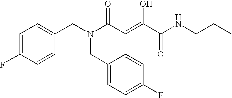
C1=C(F)C=CC(CN(CC2=CC=C(F)C=C2)C(C=C(O)C(=O)NCCC)=O)=C1
